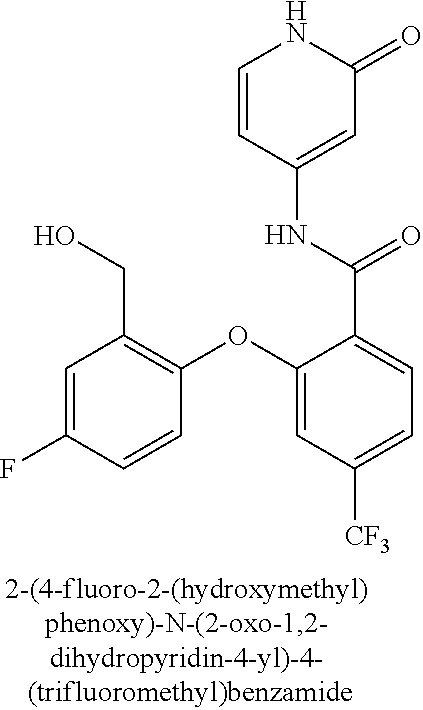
O(C1=CC([CF3])=CC=C1C(=O)NC1=CC(=O)NC=C1)C1=C(CO)C=C(F)C=C1
